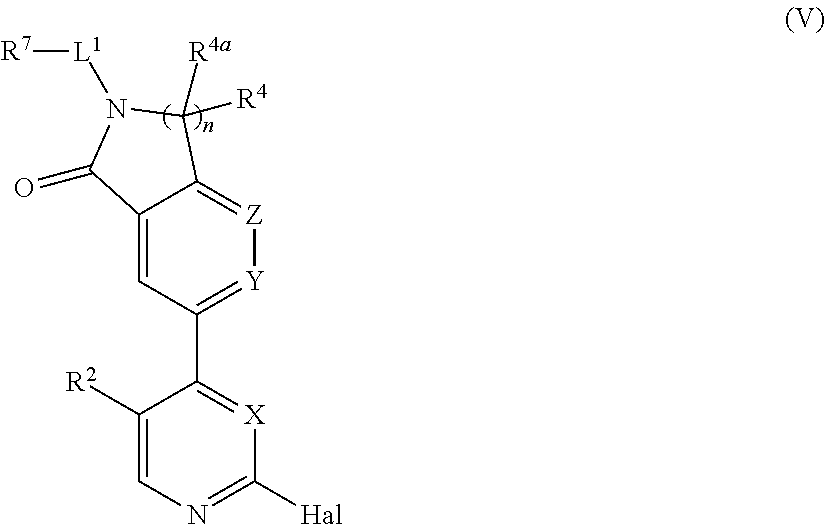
C1([R2])=CN=C([Hal])[X]=C1C1=[Y][Z]=C2C(=C1)C(=O)N([L1][R7])C2([R4a])[R4]
